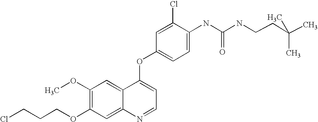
C1(Cl)=CC(OC2=CC=NC3=CC(OCCCCl)=C(OC)C=C23)=CC=C1NC(=O)NCCC(C)(C)C
